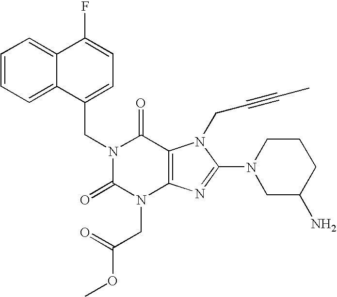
C12=CC=CC=C1C(CN1C(=O)N(CC(OC)=O)C3=C(C1=O)N(CC#CC)C(N1CC(N)CCC1)=N3)=CC=C2F
